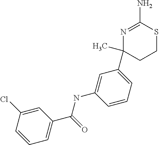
C1=C(Cl)C=CC=C1C(=O)NC1=CC(C2(C)N=C(N)SCC2)=CC=C1
